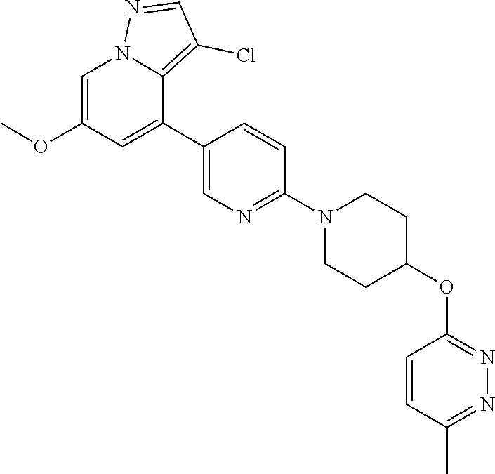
C1=C(OC)C=C(C2=CN=C(N3CCC(OC4=NN=C(C)C=C4)CC3)C=C2)C2=C(Cl)C=NN12
